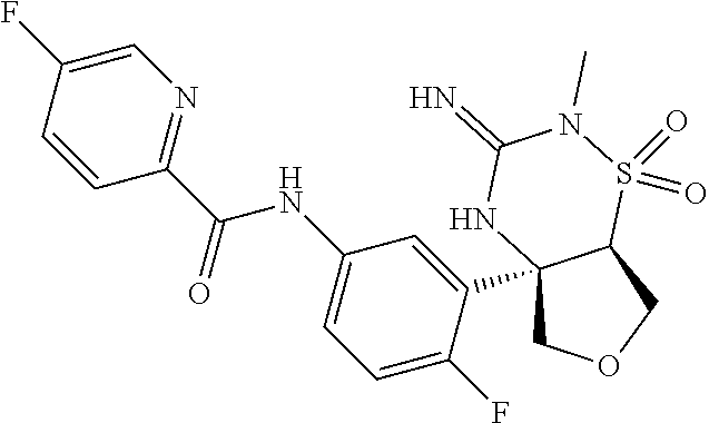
C12(C3=CC(NC(C4=NC=C(F)C=C4)=O)=CC=C3F)COCC1S(=O)(=O)N(C)C(=N)N2
